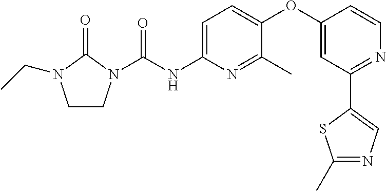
C1CN(C(NC2=CC=C(OC3=CC(C4=CN=C(C)S4)=NC=C3)C(C)=N2)=O)C(=O)N1CC
